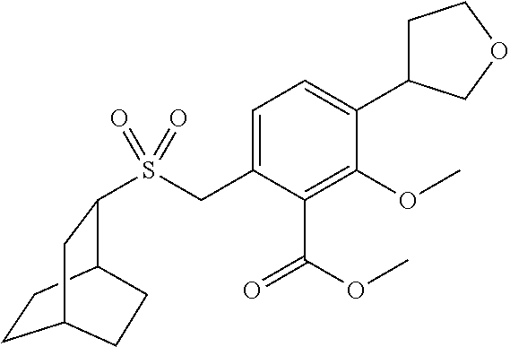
C1=C(CS(=O)(=O)C2C3CCC(C2)CC3)C(C(=O)OC)=C(OC)C(C2CCOC2)=C1
